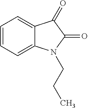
C1=CC=C2C(=C1)C(=O)C(=O)N2CCC
